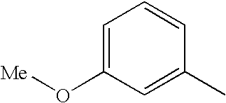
C1=C(O[Me])C=C(C)C=C1
